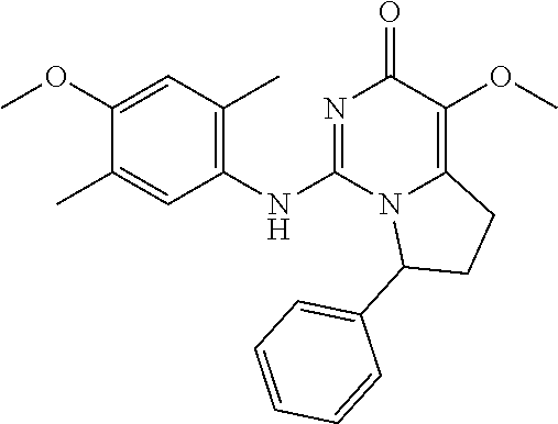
C1(NC2=NC(=O)C(OC)=C3N2C(C2=CC=CC=C2)CC3)=C(C)C=C(OC)C(C)=C1
